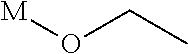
[M]OCC
